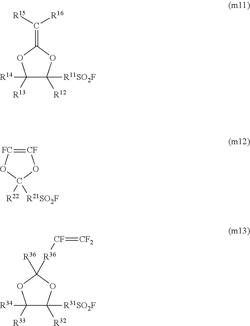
C1([R14])([R13])C([R11SO2F])([R12])OC(=C([R16])[R15])O1.[CF]1=[FC]OC([R21SO2F])([R22])O1.C1([R34])([R33])C([R31SO2F])([R32])OC([R36][CF]=[CF2])([R36])O1
